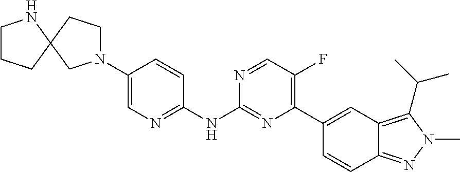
C1CCC2(N1)CCN(C1=CN=C(NC3=NC(C4=CC5=C(C(C)C)N(C)N=C5C=C4)=C(F)C=N3)C=C1)C2
